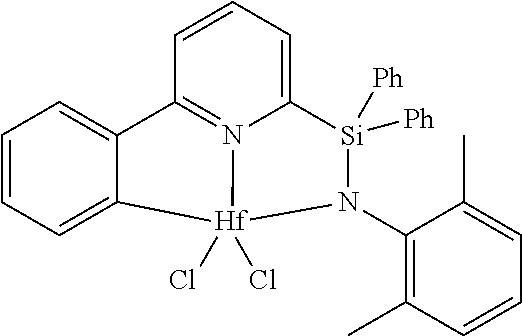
C1=CC=C2C(=C1)C1=N3C(=CC=C1)[Si]([Ph])([Ph])N(C1=C(C)C=CC=C1C)[Hf]23(Cl)Cl
